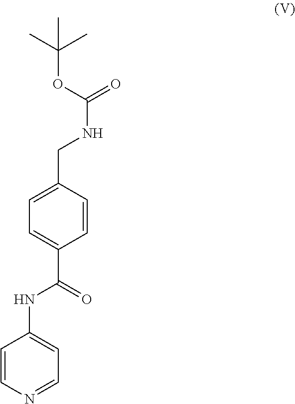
C1=CN=CC=C1NC(=O)C1=CC=C(CNC(OC(C)(C)C)=O)C=C1
